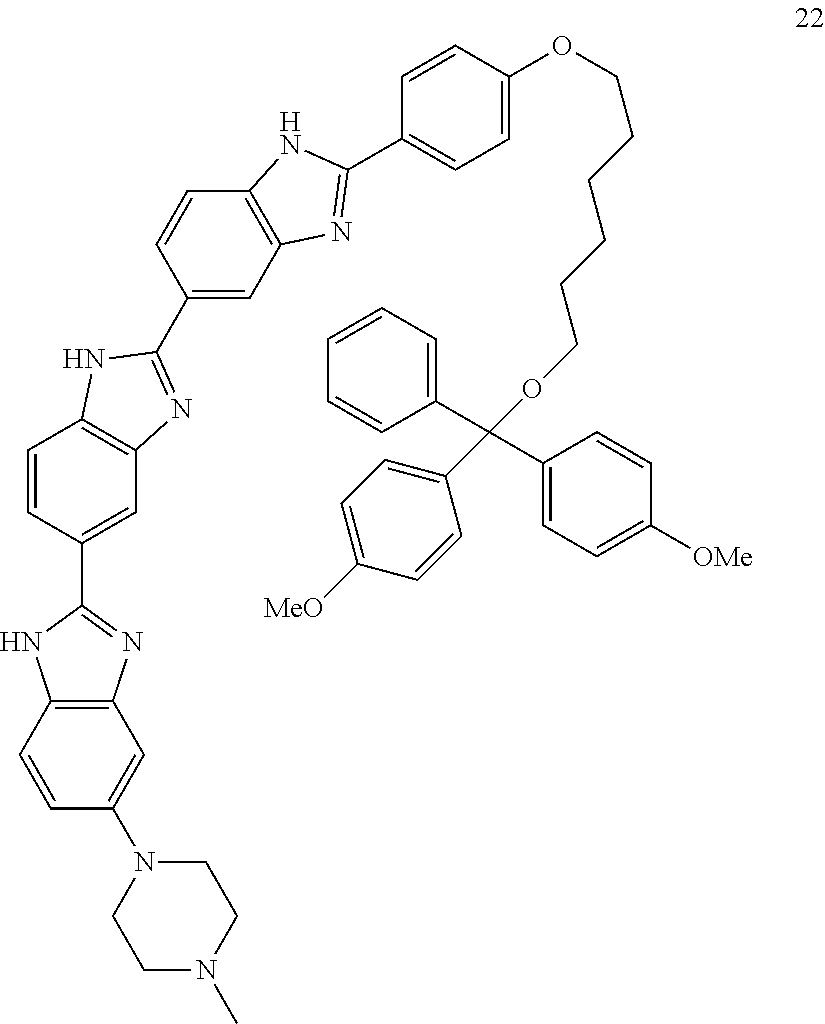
C1=CC(C2=NC3=C(N2)C=CC(N2CCN(C)CC2)=C3)=CC2=C1NC(C1=CC3=C(C=C1)NC(C1=CC=C(OCCCCCCOC(C4=CC=C([MeO])C=C4)(C4=CC=CC=C4)C4=CC=C([OMe])C=C4)C=C1)=N3)=N2
